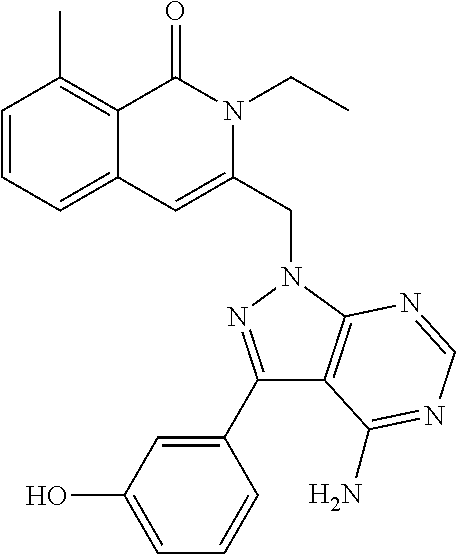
C1=CC=C2C(=C1C)C(=O)N(CC)C(CN1C3=C(C(C4=CC(O)=CC=C4)=N1)C(N)=NC=N3)=C2
